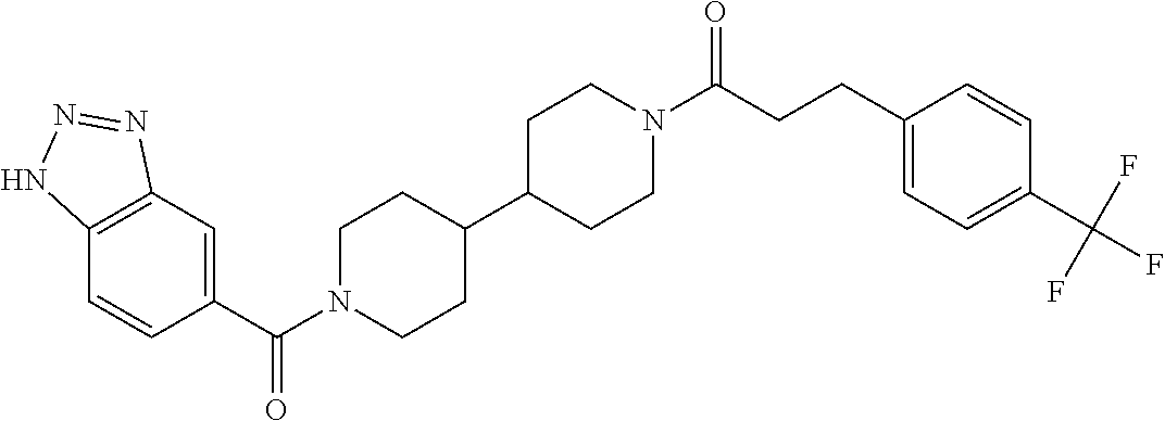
C12=C(C=C(C(N3CCC(C4CCN(C(CCC5=CC=C(C(F)(F)F)C=C5)=O)CC4)CC3)=O)C=C1)N=NN2
